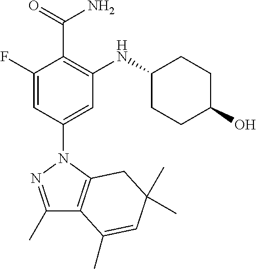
C1(F)=CC(N2N=C(C)C3=C2CC(C)(C)C=C3C)=CC(NC2CCC(O)CC2)=C1C(=O)N
